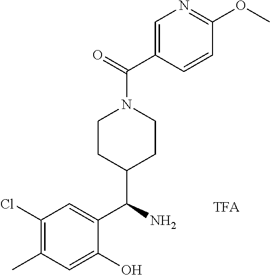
C1(Cl)=C(C)C=C(O)C(C(N)C2CCN(C(=O)C3=CN=C(OC)C=C3)CC2)=C1
